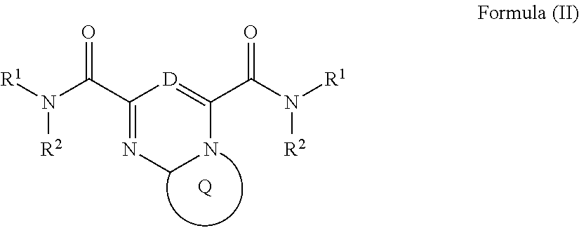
N(C(C1=NCNC(C(N([R1])[R2])=O)=[D]1)=O)([R1])[R2].[Q]
